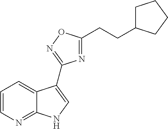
C1=CN=C2C(=C1)C(C1=NOC(CCC3CCCC3)=N1)=CN2
